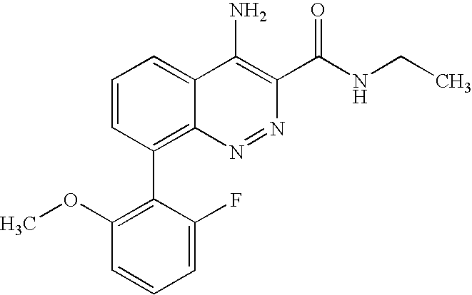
C1(OC)=C(C2=C3C(=CC=C2)C(N)=C(C(NCC)=O)N=N3)C(F)=CC=C1
